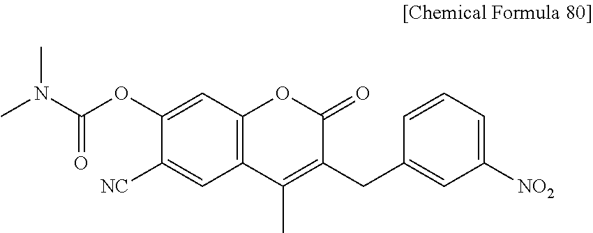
C12=C(C=C(OC(N(C)C)=O)C([NC])=C1)OC(=O)C(CC1=CC([NO2])=CC=C1)=C2C
